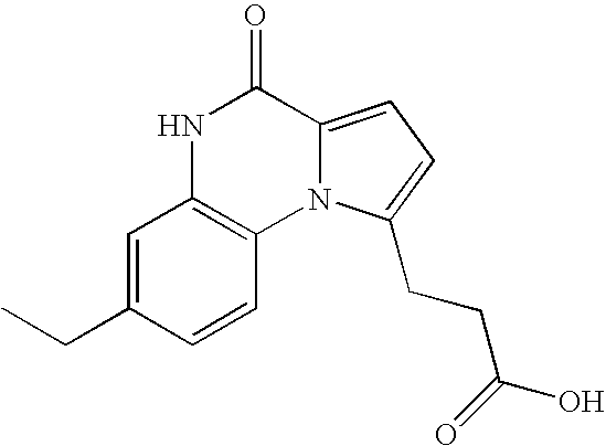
N1C2=C(N3C(=CC=C3CCC(=O)O)C1=O)C=CC(CC)=C2
